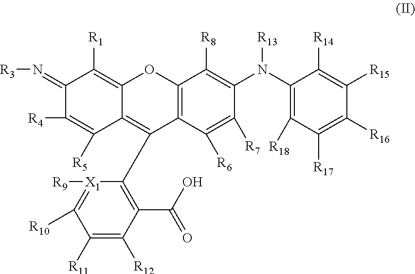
C1(=N[R3])C([R1])=C2C(=C(C3=C(C(=O)O)C([R12])=C([R11])C([R10])=[X1]3[R9])C3=C(O2)C([R8])=C(N([R13])C2=C([R18])C([R17])=C([R16])C([R15])=C2[R14])C([R7])=C3[R6])C([R5])=C1[R4]
